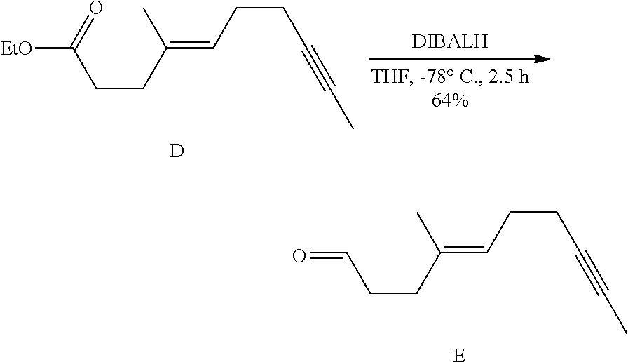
[EtO]C(=O)CCC(=CCCC#CC)C.[D].O=CCCC(=CCCC#CC)C.[E]
